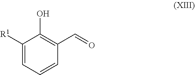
C1([R1])=CC=CC(C=O)=C1O
